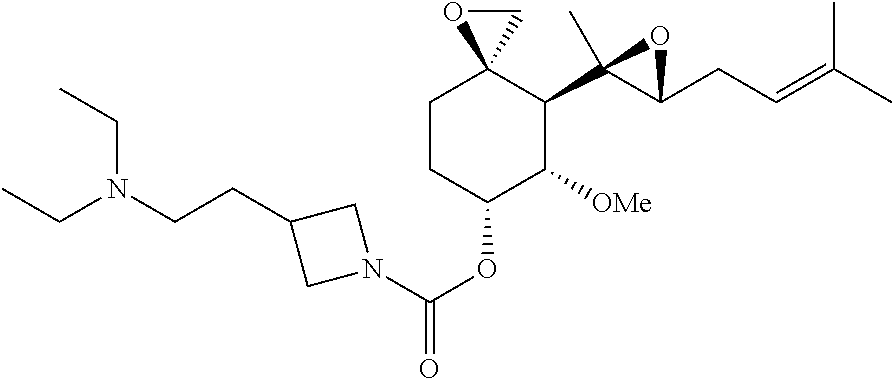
N1(C(OC2C([OMe])C(C3(C)C(CC=C(C)C)O3)C3(CC2)CO3)=O)CC(CCN(CC)CC)C1
